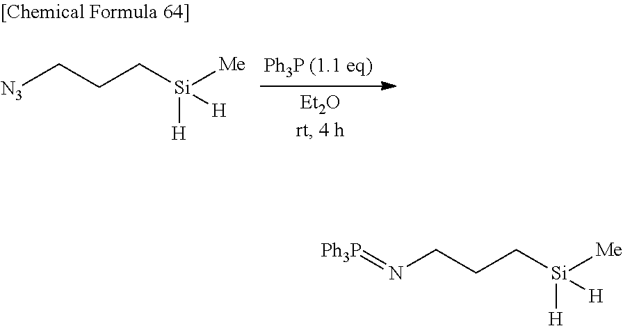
[N3]CCC[Si]([H])([H])[Me].N(CCC[Si]([H])([H])[Me])=[Ph3P]
